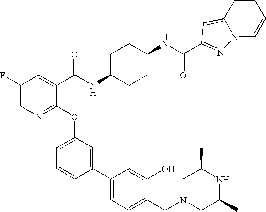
C1(F)=CN=C(OC2=CC=CC(C3=CC=C(CN4CC(C)NC(C)C4)C(O)=C3)=C2)C(C(NC2CCC(NC(=O)C3=NN4C=CC=CC4=C3)CC2)=O)=C1
